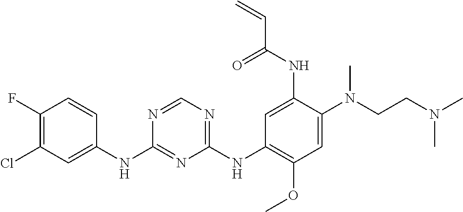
C1(NC2=CC(Cl)=C(F)C=C2)=NC(NC2=C(OC)C=C(N(C)CCN(C)C)C(NC(C=C)=O)=C2)=NC=N1
